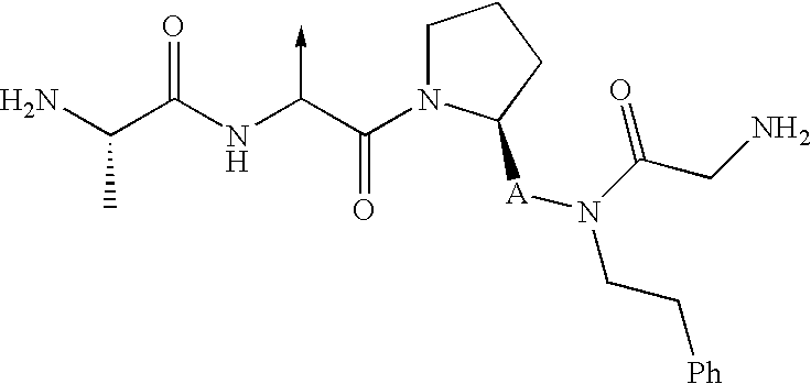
C(N)(C(NC(C(N1CCCC1[A]N(CC[Ph])C(CN)=O)=O)->C)=O)C
